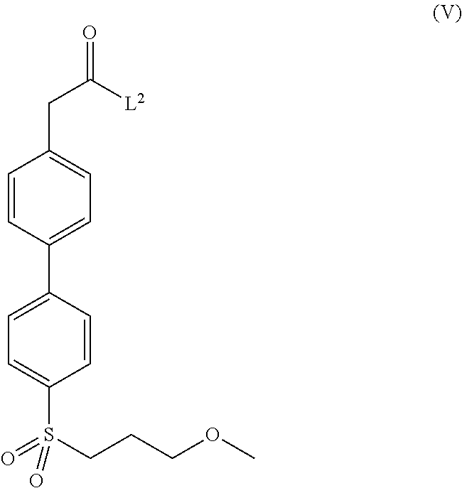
C1=CC(C2=CC=C(S(=O)(CCCOC)=O)C=C2)=CC=C1CC([L2])=O
